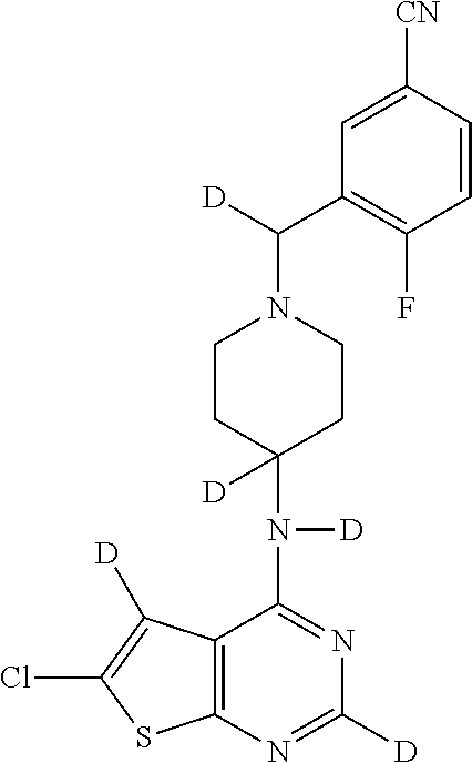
C12=C(N=C([D])N=C1N(C1([D])CCN(C([D])C3=C(F)C=CC([CN])=C3)CC1)[D])SC(Cl)=C2[D]
